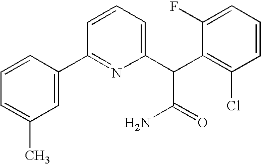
C1=C(C)C=C(C2=NC(C(C3=C(Cl)C=CC=C3F)C(=O)N)=CC=C2)C=C1
